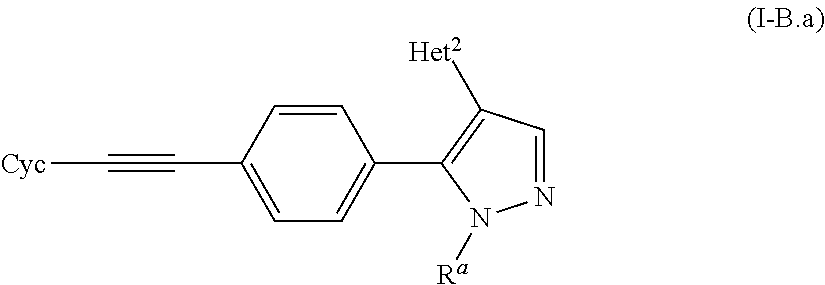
C1=CC(C#C[Cyc])=CC=C1C1=C([Het2])C=NN1[Ra]
